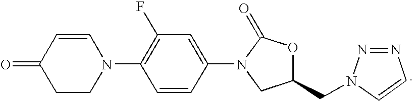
N1=NN(CC2OC(=O)N(C3=CC(F)=C(N4CCC(=O)C=C4)C=C3)C2)C=C1
